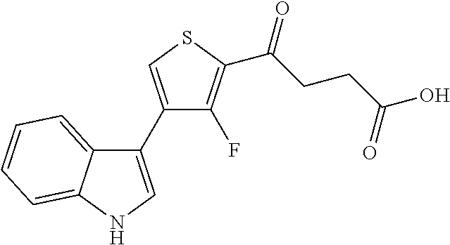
C12=CC=CC=C1NC=C2C1=CSC(C(CCC(O)=O)=O)=C1F
